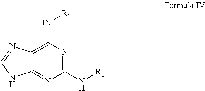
C12=NC(N[R2])=NC(N[R1])=C1N=CN2
